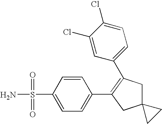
NS(=O)(=O)C1=CC=C(C2=C(C3=CC=C(Cl)C(Cl)=C3)CC3(C2)CC3)C=C1
